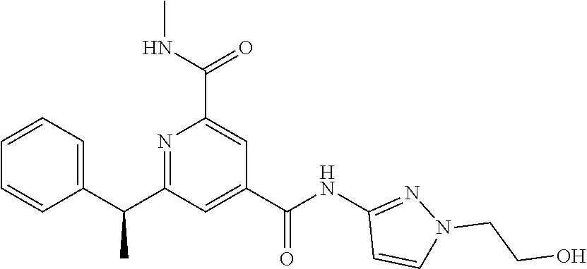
C1=CC=C(C(C2=NC(C(NC)=O)=CC(C(NC3=NN(CCO)C=C3)=O)=C2)C)C=C1
